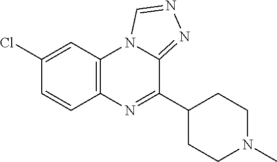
C12=C(C=C(Cl)C=C1)N1C(=NN=C1)C(C1CCN(C)CC1)=N2
